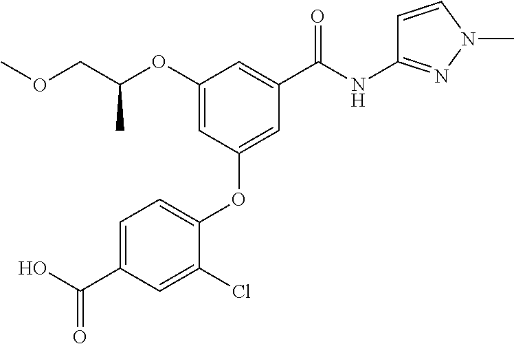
C1(OC(COC)C)=CC(OC2=CC=C(C(O)=O)C=C2Cl)=CC(C(NC2=NN(C)C=C2)=O)=C1
